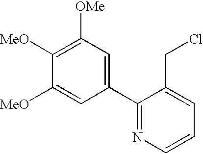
C1([OMe])=C([MeO])C([MeO])=CC(C2=NC=CC=C2CCl)=C1
